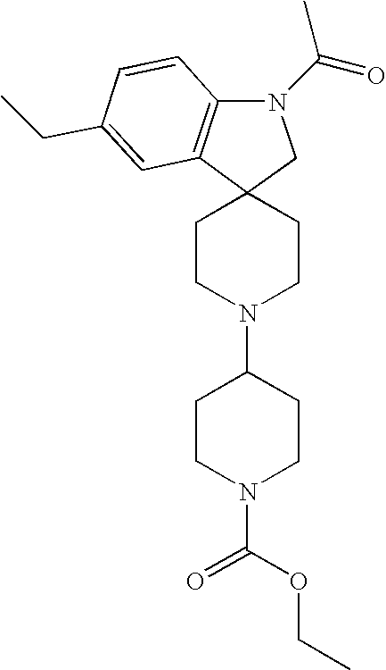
N1(C(=O)C)C2=C(C3(C1)CCN(C1CCN(C(=O)OCC)CC1)CC3)C=C(CC)C=C2
